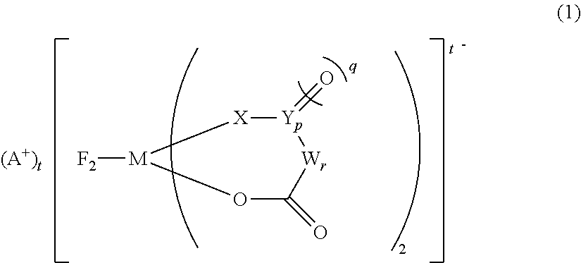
O1C(=O)[Wr][Yp](=O)[X][M]1[F2].[(A+)t]
